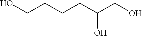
C(C(CO)O)CCCO
